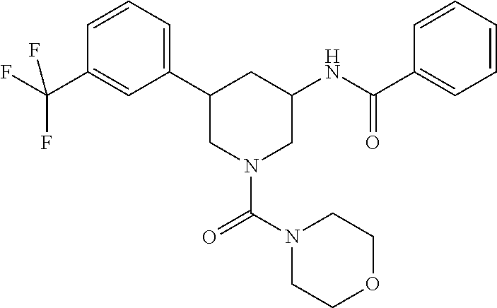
C1=CC=C(C2CN(C(N3CCOCC3)=O)CC(NC(C3=CC=CC=C3)=O)C2)C=C1C(F)(F)F
